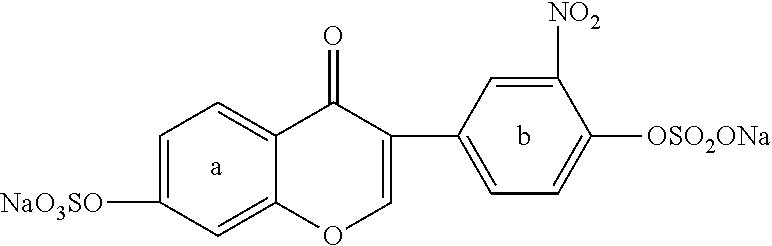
C1=C([NaO3SO])C=C2C(=C1)C(=O)C(C1=CC=C([OSO2ONa])C([NO2])=C1)=CO2.[a].b
